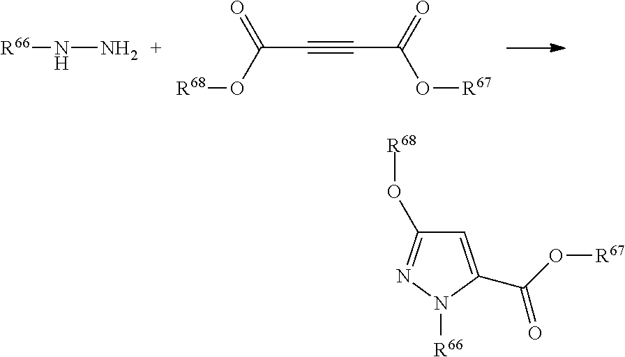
[R66]NN.[R68]OC(C#CC(O[R67])=O)=O.C1=C(C(O[R67])=O)N([R66])N=C1O[R68]
